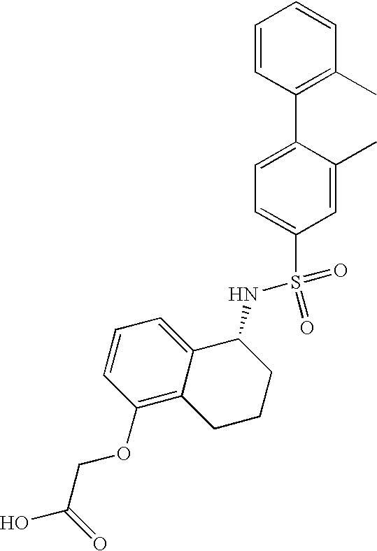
C1=CC(C2=CC=C(S(NC3C4=CC=CC(OCC(O)=O)=C4CCC3)(=O)=O)C=C2C)=C(C)C=C1
